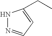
N1N=CC=C1CC
